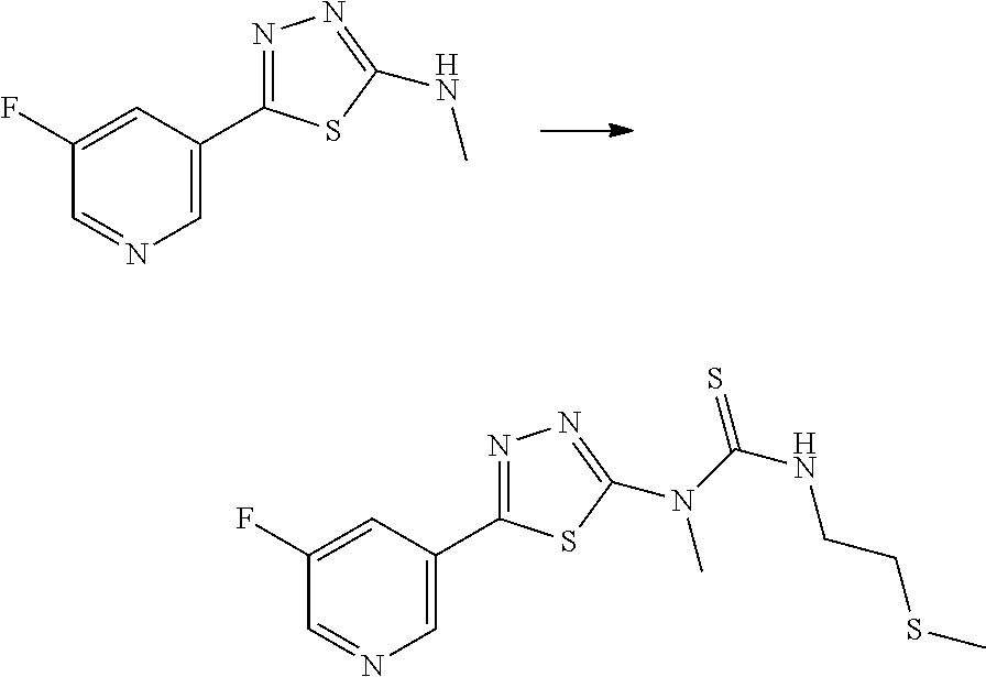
C1(F)=CC(C2=NN=C(NC)S2)=CN=C1.C1(F)=CC(C2=NN=C(N(C)C(=S)NCCSC)S2)=CN=C1
